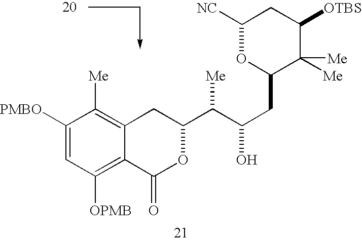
[NC]C1CC([OTBS])C([Me])([Me])C(CC(C([Me])C2CC3=C([Me])C([PMBO])=CC([OPMB])=C3C(=O)O2)O)O1
